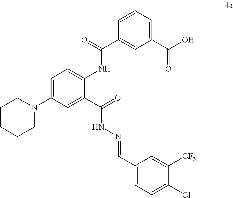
C1=C(N2CCCCC2)C=C(C(=O)NN=CC2=CC=C(Cl)C([CF3])=C2)C(NC(C2=CC(C(O)=O)=CC=C2)=O)=C1
